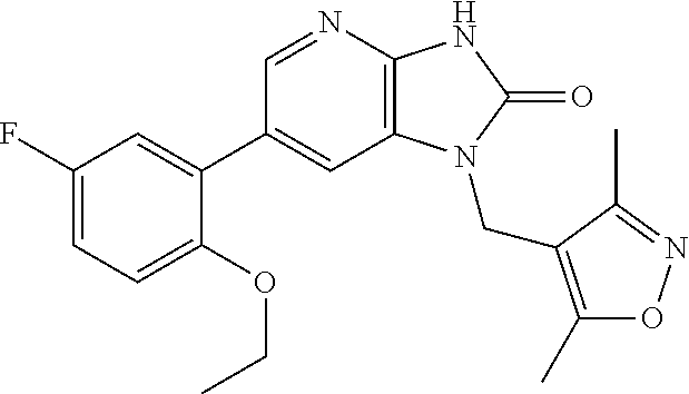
C1(C2=CC(F)=CC=C2OCC)=CC2=C(N=C1)NC(=O)N2CC1=C(C)ON=C1C
